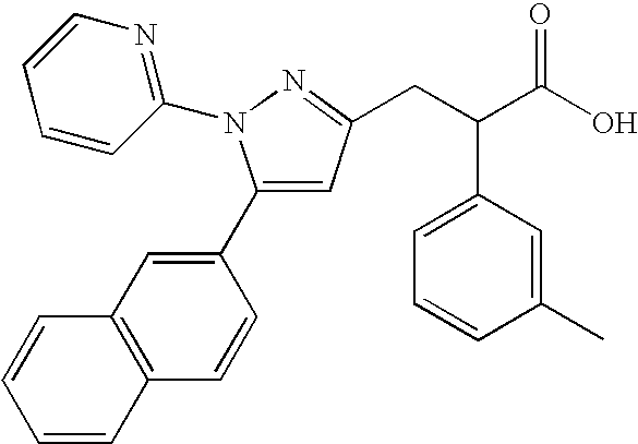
C1(C2=CC3=C(C=C2)C=CC=C3)=CC(CC(C(O)=O)C2=CC=CC(C)=C2)=NN1C1=NC=CC=C1
